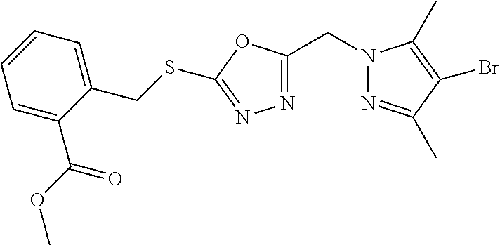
N1=C(CN2N=C(C)C(Br)=C2C)OC(SCC2=CC=CC=C2C(OC)=O)=N1
